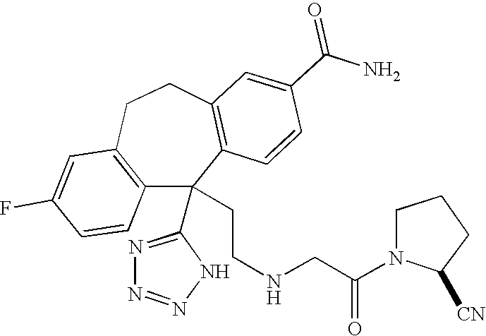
FC1=CC2=C(C=C1)C(C1=NN=NN1)(CCNCC(N1C([CN])CCC1)=O)C1=C(CC2)C=C(C(N)=O)C=C1
